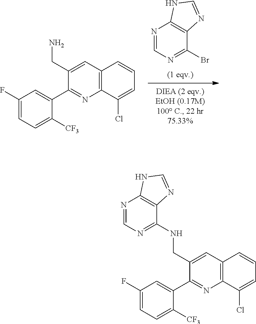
N1=CN=C(Br)C2=C1NC=N2.C1(F)=CC=C([CF3])C(C2=NC3=C(C=C2CN)C=CC=C3Cl)=C1.C1(F)=CC=C([CF3])C(C2=NC3=C(C=C2CNC2=NC=NC4=C2N=CN4)C=CC=C3Cl)=C1
